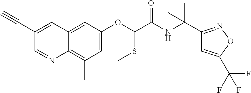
C1(C#C)=CC2=CC(OC(SC)C(NC(C3=NOC(C(F)(F)F)=C3)(C)C)=O)=CC(C)=C2N=C1
